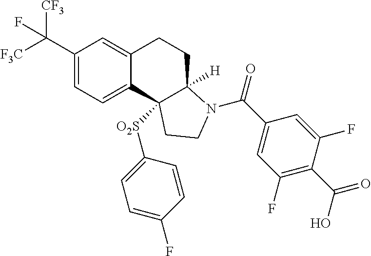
C(C1=CC=C2C(=C1)CCC1([H])C2([O2S]C2=CC=C(F)C=C2)CCN1C(=O)C1=CC(F)=C(C(O)=O)C(F)=C1)([F3C])([CF3])F
